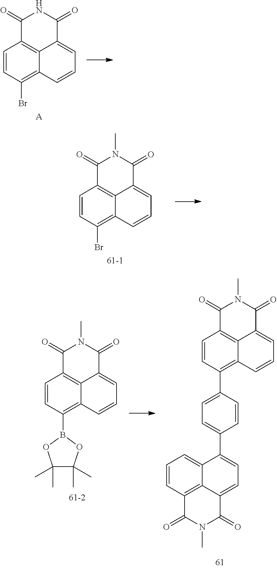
C1=CC(Br)=C2C3=C1C(=O)NC(=O)C3=CC=C2.[A].C1=CC(Br)=C2C3=C1C(=O)N(C)C(=O)C3=CC=C2.C1=CC(B2OC(C)(C)C(C)(C)O2)=C2C3=C1C(=O)N(C)C(=O)C3=CC=C2.C1=CC(C2=CC=C(C3=CC=C4C5=C(C=CC=C35)C(=O)N(C)C4=O)C=C2)=C2C3=C1C(=O)N(C)C(=O)C3=CC=C2
